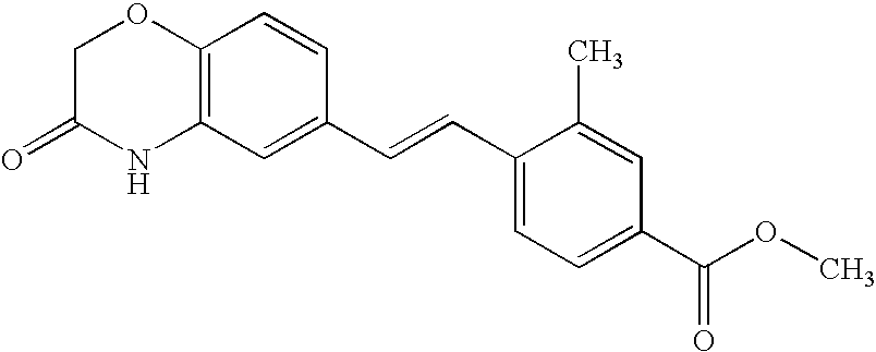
C12=C(C=C(C=CC3=CC=C(C(OC)=O)C=C3C)C=C1)NC(=O)CO2
